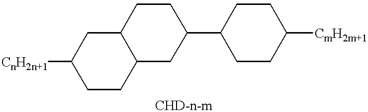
[CnH2n+1]C1CCC2C(C1)CCC(C1CCC([CmH2m+1])CC1)C2
